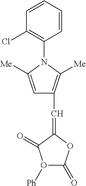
C1=CC=CC(N2C([Me])=CC(C=C3OC(=O)O([Ph])C3=O)=C2[Me])=C1Cl
